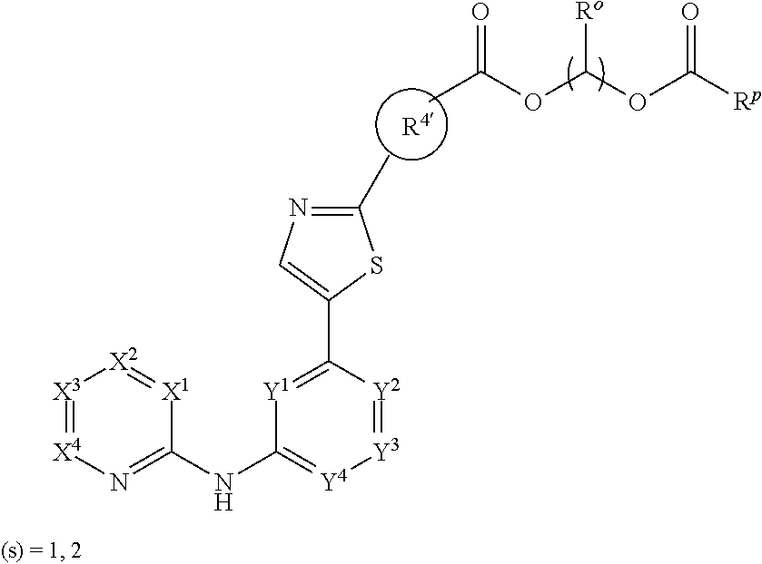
[R4].CC(OC(OC([Rp])=O)[Ro])=O.[X3]1=[X4]N=C(NC2=[Y4][Y3]=[Y2]C(C3=CN=C(C)S3)=[Y1]2)[X1]=[X2]1
